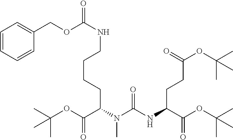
N(C(=O)N(C(C(OC(C)(C)C)=O)CCCCNC(OCC1=CC=CC=C1)=O)C)C(C(OC(C)(C)C)=O)CCC(OC(C)(C)C)=O
